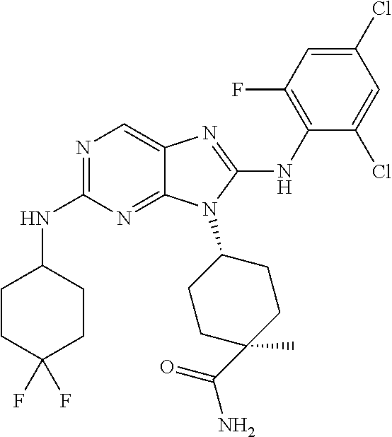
N1=C(NC2CCC(F)(F)CC2)N=C2C(=C1)N=C(NC1=C(F)C=C(Cl)C=C1Cl)N2C1CCC(C)(C(=O)N)CC1
